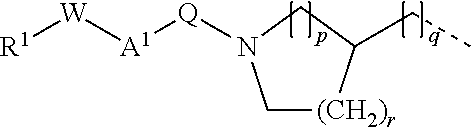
C(C)C1[(CH2)r]CN([Q][A1][W][R1])C1
